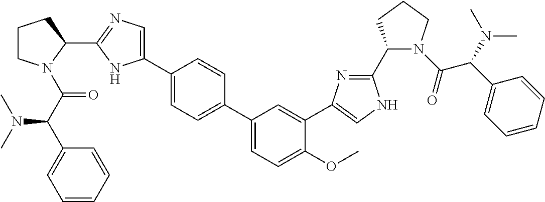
C1CN(C(C(C2=CC=CC=C2)N(C)C)=O)C(C2=NC=C(C3=CC=C(C4=CC=C(OC)C(C5=CNC(C6N(C(C(C7=CC=CC=C7)N(C)C)=O)CCC6)=N5)=C4)C=C3)N2)C1
